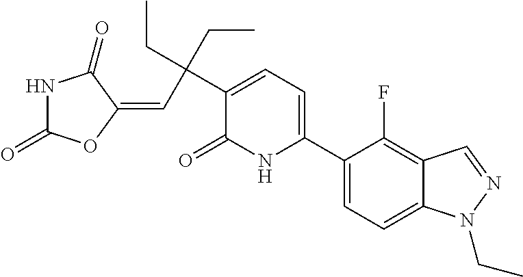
C1(C2=CC=C(C(CC)(CC)C=C3C(=O)NC(=O)O3)C(=O)N2)=CC=C2C(=C1F)C=NN2CC
